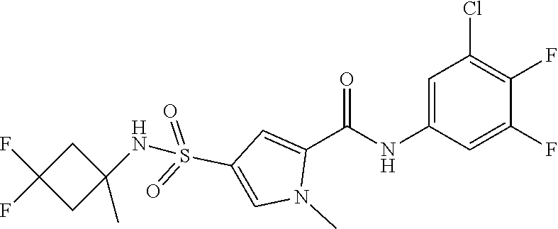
C1=C(NC(C2=CC(S(=O)(=O)NC3(C)CC(F)(F)C3)=CN2C)=O)C=C(F)C(F)=C1Cl
